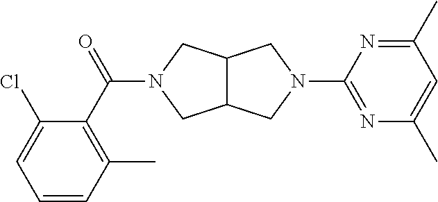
C12C(CN(C(C3=C(C)C=CC=C3Cl)=O)C1)CN(C1=NC(C)=CC(C)=N1)C2
